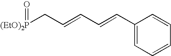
[(EtO)2P](CC=CC=CC1=CC=CC=C1)=O
